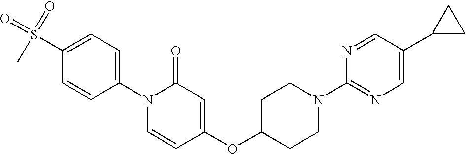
CS(C1=CC=C(N2C=CC(OC3CCN(C4=NC=C(C5CC5)C=N4)CC3)=CC2=O)C=C1)(=O)=O
